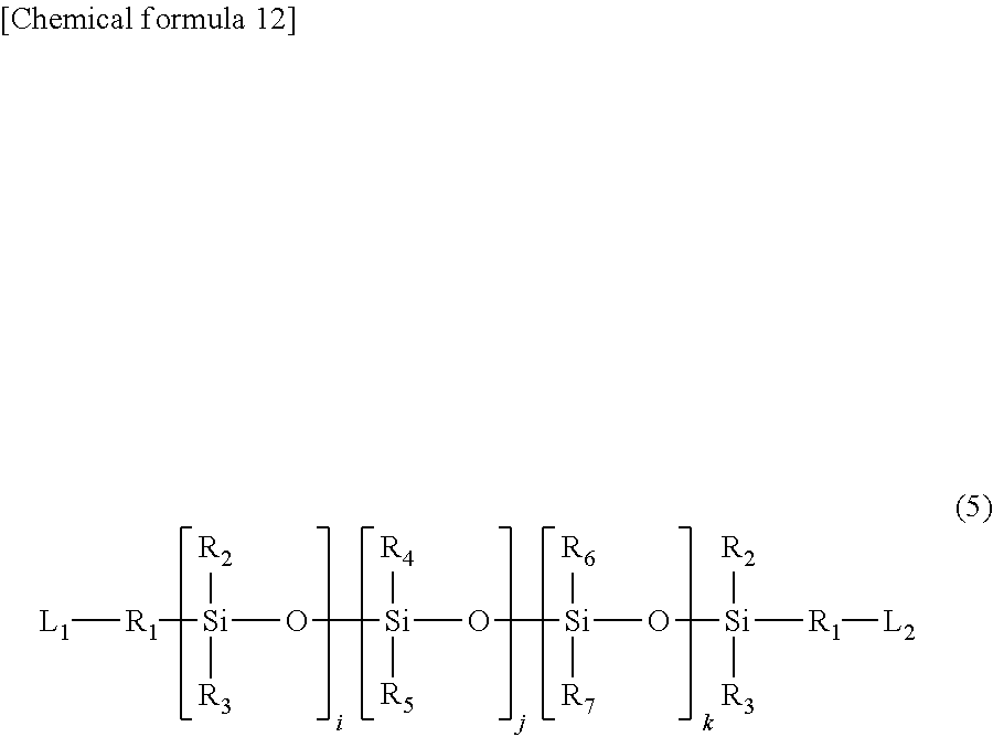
[L1][R1][Si](O[Si]([R4])([R5])O[Si](O[Si]([R2])([R3])[R1][L2])([R7])[R6])([R2])[R3]
